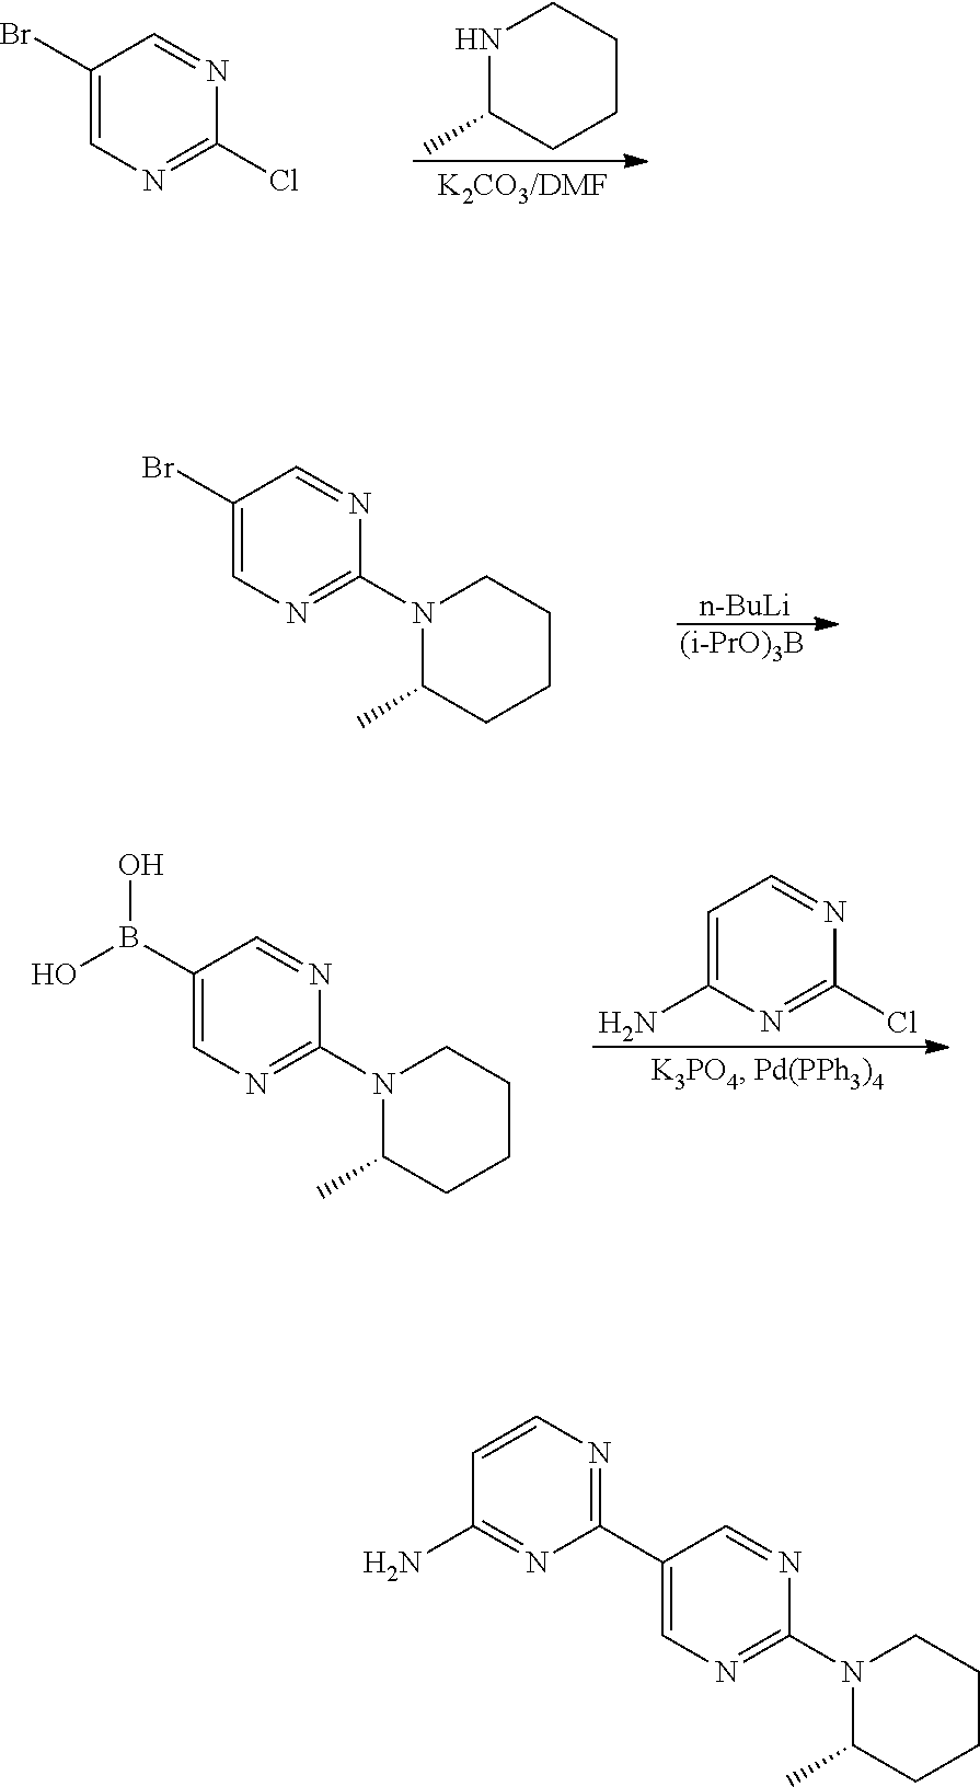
N1C(C)CCCC1.C1(Br)=CN=C(Cl)N=C1.C1(Br)=CN=C(N2C(C)CCCC2)N=C1.[n-BuLi].[(i-PrO)3B].C1=C(N)N=C(Cl)N=C1.C1(B(O)O)=CN=C(N2C(C)CCCC2)N=C1.C1(C2=NC=CC(N)=N2)=CN=C(N2C(C)CCCC2)N=C1
